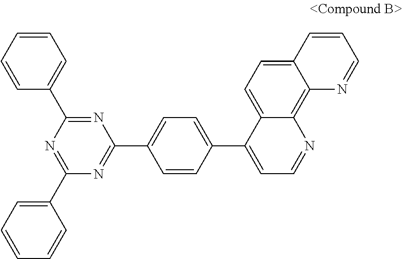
N1=C(C2=CC=CC=C2)N=C(C2=CC=CC=C2)N=C1C1=CC=C(C2=CC=NC3=C4C(=CC=C23)C=CC=N4)C=C1
